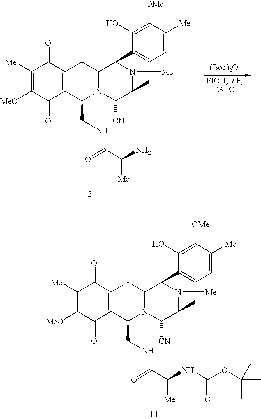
C1([Me])=C([MeO])C(=O)C2=C(C1=O)CC1N(C2CNC(=O)C([Me])N)C([CN])C2N([Me])C1C1=C(C2)C=C([Me])C([OMe])=C1O.[(Boc)2O].C1([Me])=C([MeO])C(=O)C2=C(C1=O)CC1N(C2CNC(=O)C(NC(OC(C)(C)C)=O)[Me])C([CN])C2N([Me])C1C1=C(C2)C=C([Me])C([OMe])=C1O
